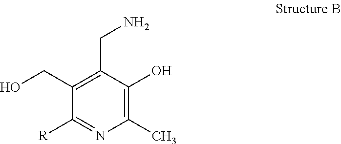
C1(C)=C(O)C(CN)=C(CO)C([R])=N1
